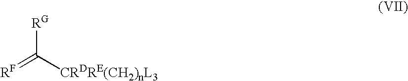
[RG]C([CRDRE(CH2)nL3])=[RF]
